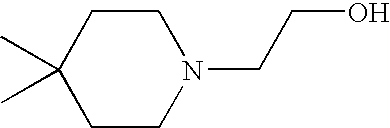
C1C(C)(C)CCN(CCO)C1
